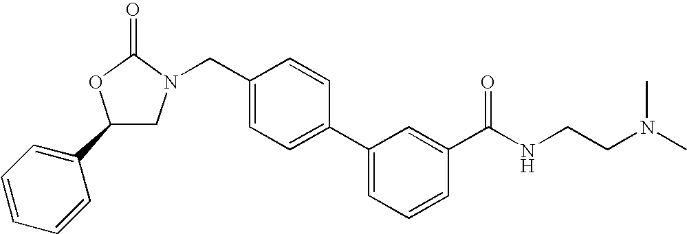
C1(C2=CC=CC=C2)CN(CC2=CC=C(C3=CC=CC(C(NCCN(C)C)=O)=C3)C=C2)C(=O)O1
